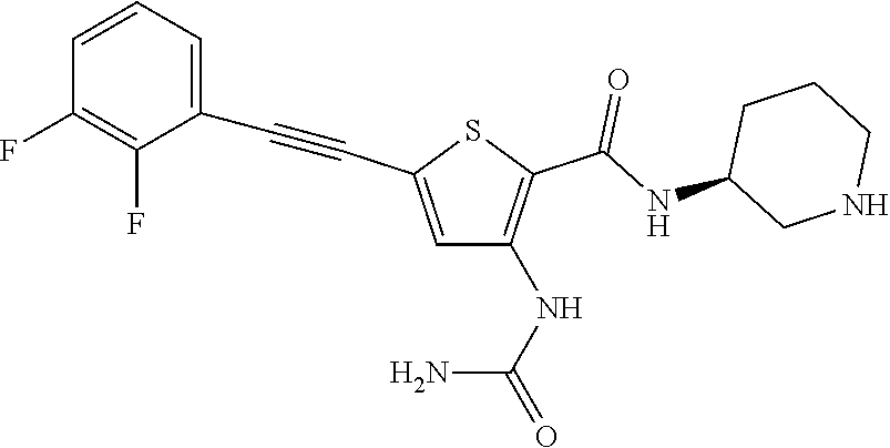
C1=C(C#CC2=CC=CC(F)=C2F)SC(C(NC2CNCCC2)=O)=C1NC(N)=O
